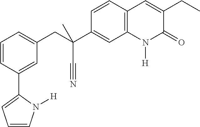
C1=CC(C2=CC=CN2[H])=CC(CC(C2=CC3=C(C=C2)C=C(CC)C(=O)N3[H])(C#N)C)=C1
